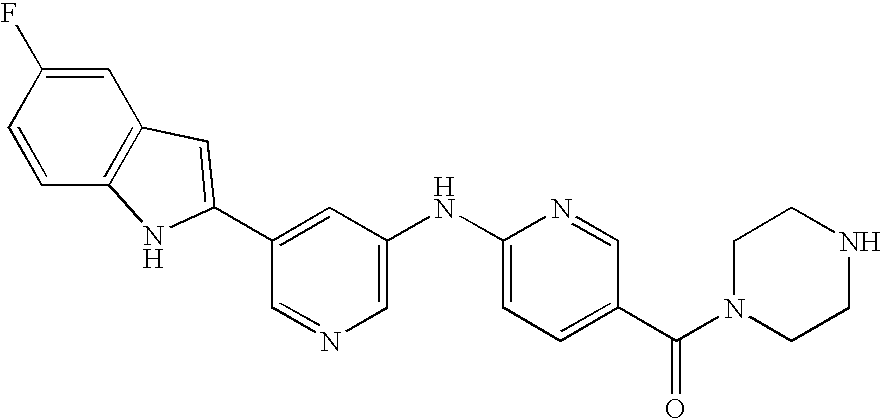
C1=C(F)C=CC2=C1C=C(C1=CC(NC3=CC=C(C(N4CCNCC4)=O)C=N3)=CN=C1)N2
